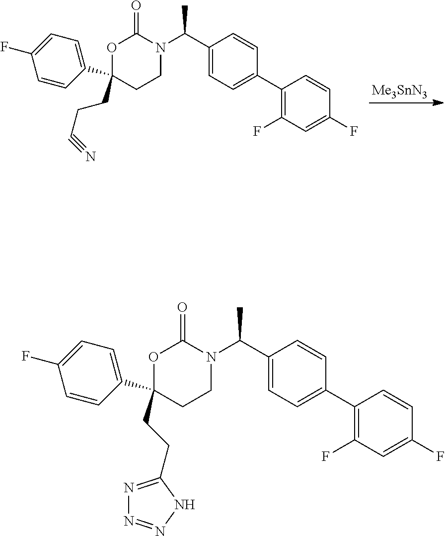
[Me3SnN3].O1C(C2=CC=C(F)C=C2)(CCC#N)CCN(C(C2=CC=C(C3=C(F)C=C(F)C=C3)C=C2)C)C1=O.O1C(C2=CC=C(F)C=C2)(CCC2=NN=NN2)CCN(C(C2=CC=C(C3=C(F)C=C(F)C=C3)C=C2)C)C1=O
